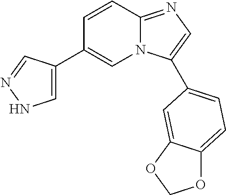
C1(C2=CNN=C2)=CN2C(=NC=C2C2=CC=C3OCOC3=C2)C=C1
